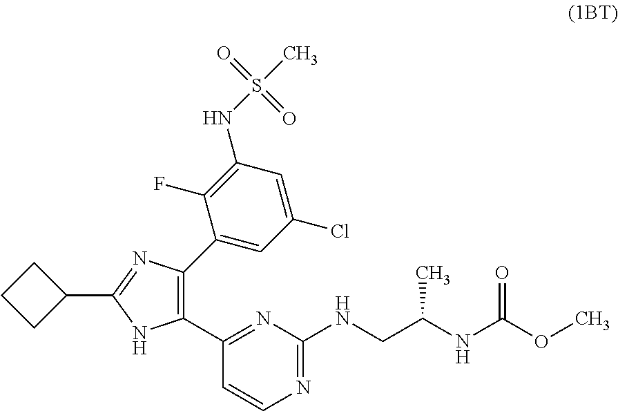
C1CCC1C1=NC(C2=CC(Cl)=CC(NS(=O)(=O)C)=C2F)=C(C2=NC(NCC(NC(OC)=O)C)=NC=C2)N1
